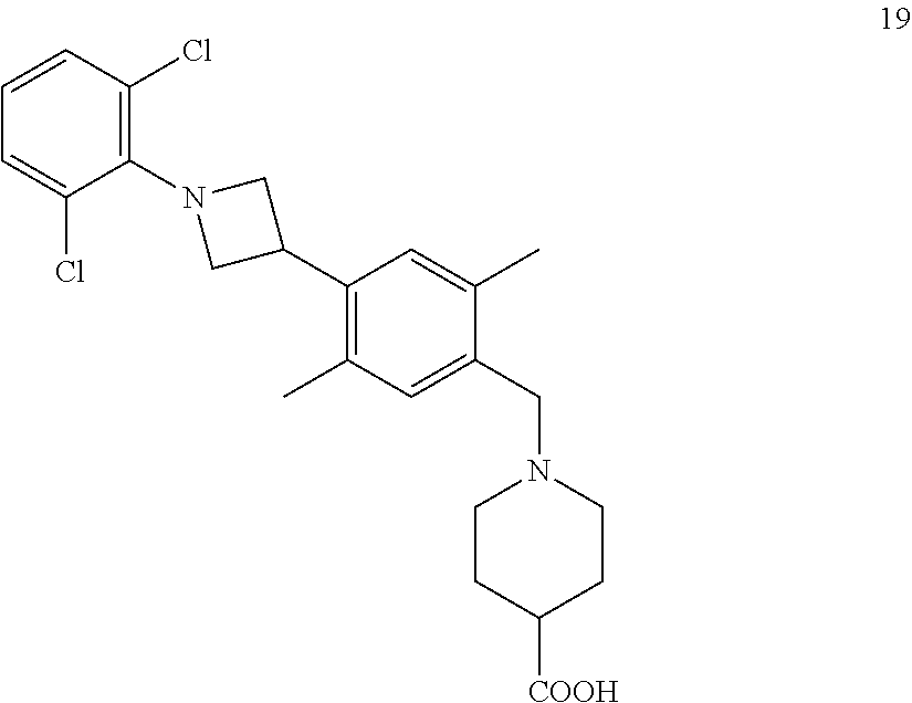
C1(C2CN(C3=C(Cl)C=CC=C3Cl)C2)=C(C)C=C(CN2CCC([COOH])CC2)C(C)=C1
